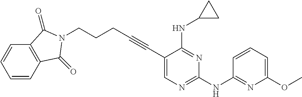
C(#CC1=CN=C(NC2=NC(OC)=CC=C2)N=C1NC1CC1)CCCN1C(=O)C2=C(C=CC=C2)C1=O
